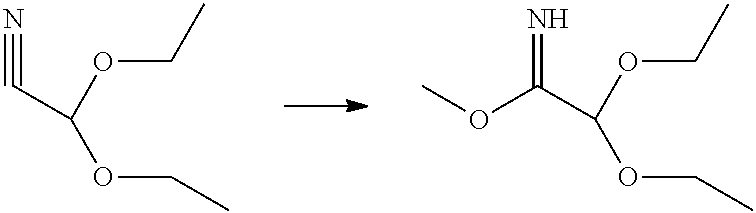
N#CC(OCC)OCC.N=C(C(OCC)OCC)OC
